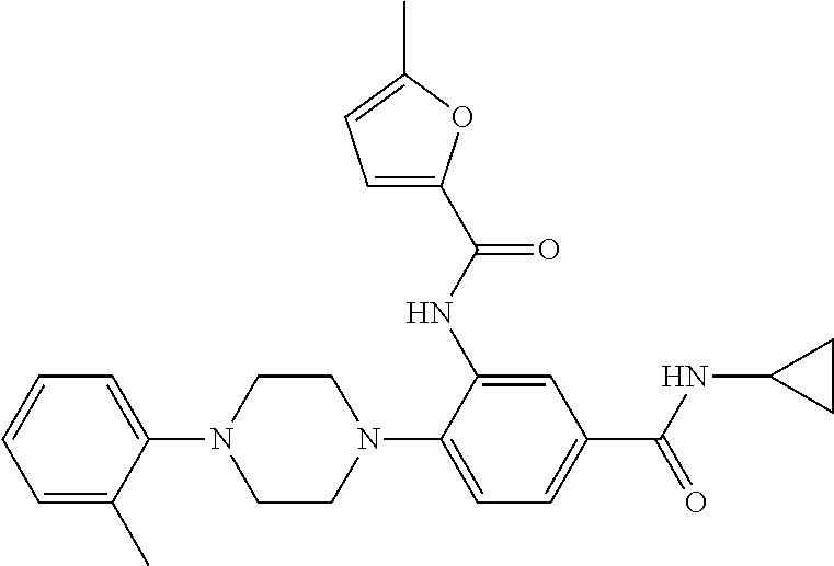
N1(C2=CC=C(C(NC3CC3)=O)C=C2NC(=O)C2=CC=C(C)O2)CCN(C2=CC=CC=C2C)CC1
